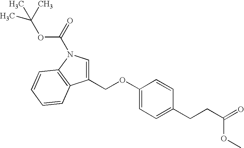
C1(COC2=CC=C(CCC(=O)OC)C=C2)=CN(C(=O)OC(C)(C)C)C2=C1C=CC=C2
